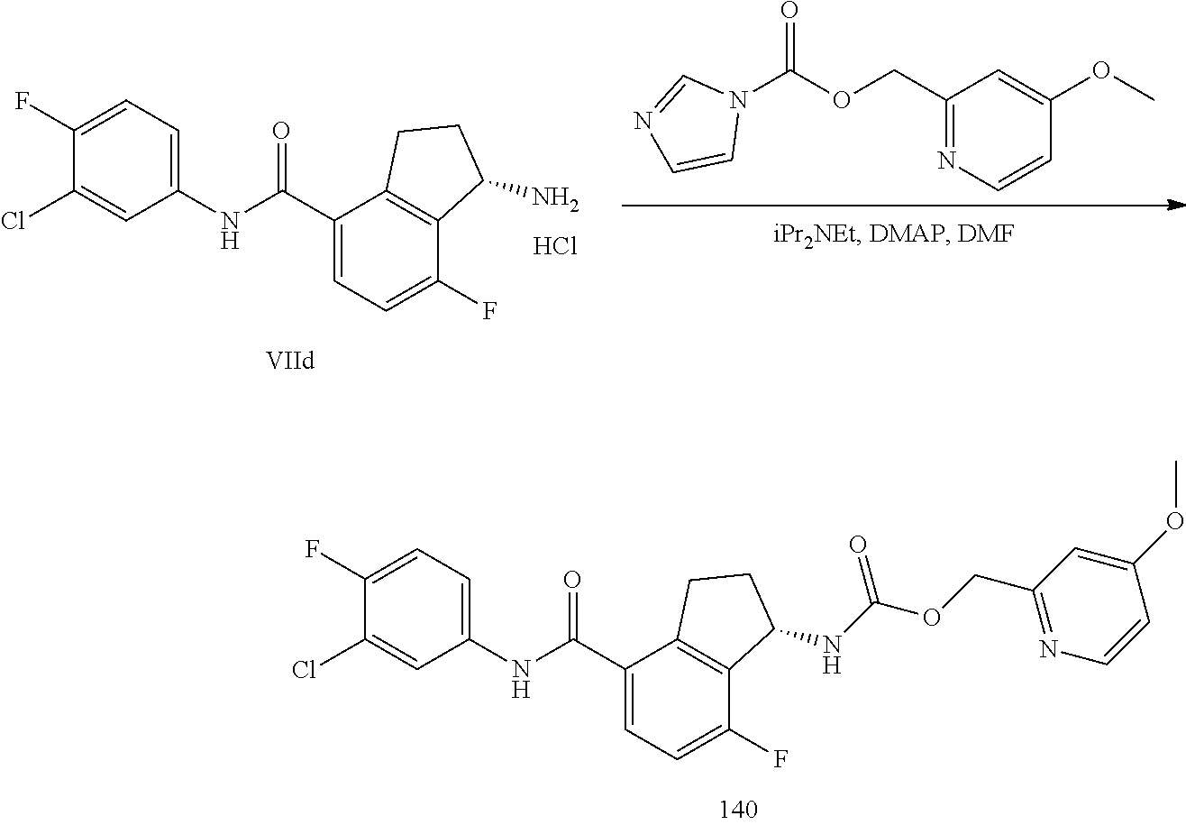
C1(Cl)=CC(NC(C2=CC=C(F)C3=C2CCC3NC(OCC2=NC=CC(OC)=C2)=O)=O)=CC=C1F.N1(C(OCC2=NC=CC(OC)=C2)=O)C=NC=C1.C1(Cl)=CC(NC(C2=CC=C(F)C3=C2CCC3N)=O)=CC=C1F.Cl
